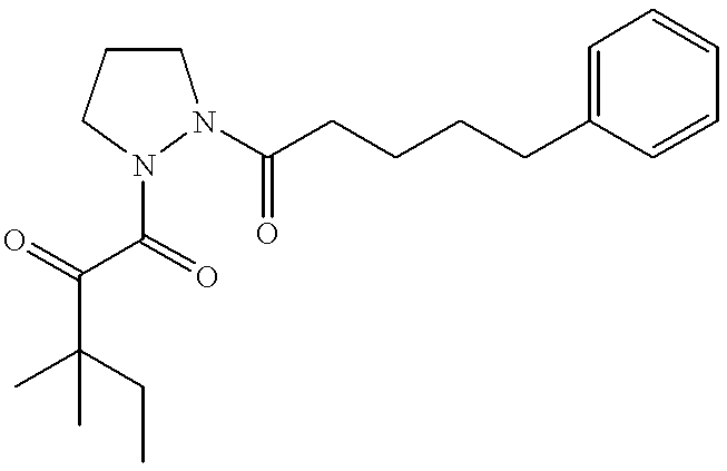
CC(CC)(C)C(=O)C(=O)N1CCCN1C(CCCCC1=CC=CC=C1)=O
